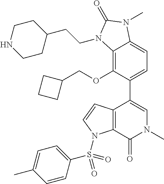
C12=C(OCC3CCC3)C(C3=CN(C)C(=O)C4=C3C=CN4S(C3=CC=C(C)C=C3)(=O)=O)=CC=C1N(C)C(=O)N2CCC1CCNCC1
